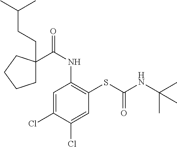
C1=C(Cl)C(Cl)=CC(SC(NC(C)(C)C)=O)=C1NC(=O)C1(CCC(C)C)CCCC1
